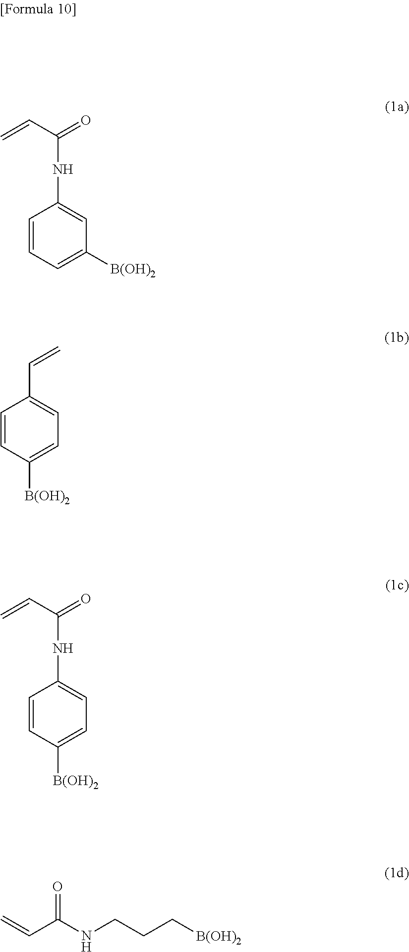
C1=CC=C([B(OH)2])C=C1NC(=O)C=C.C1=CC([B(OH)2])=CC=C1C=C.C1=CC([B(OH)2])=CC=C1NC(=O)C=C.C=CC(NCCC[B(OH)2])=O
